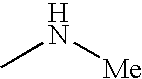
N([Me])C
